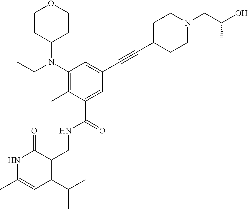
N1C(C)=CC(C(C)C)=C(CNC(C2=CC(C#CC3CCN(CC(O)C)CC3)=CC(N(CC)C3CCOCC3)=C2C)=O)C1=O
